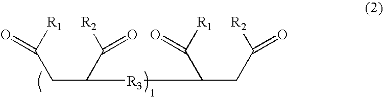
C(C(C([R2])=O)[R3]C(CC([R2])=O)C([R1])=O)C([R1])=O
